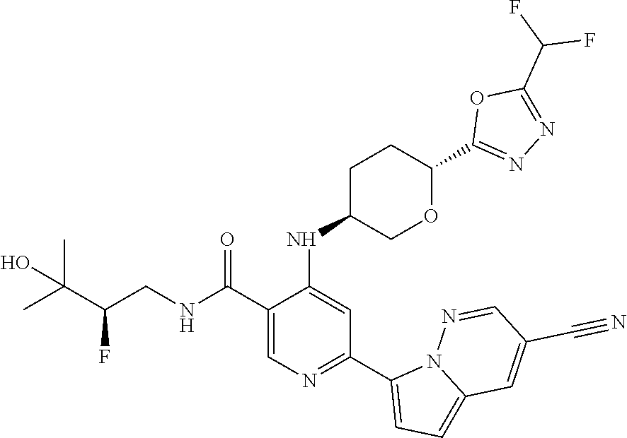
C1(C(NCC(C(C)(C)O)F)=O)=CN=C(C2=CC=C3N2N=CC(C#N)=C3)C=C1NC1CCC(C2=NN=C(C(F)F)O2)OC1
